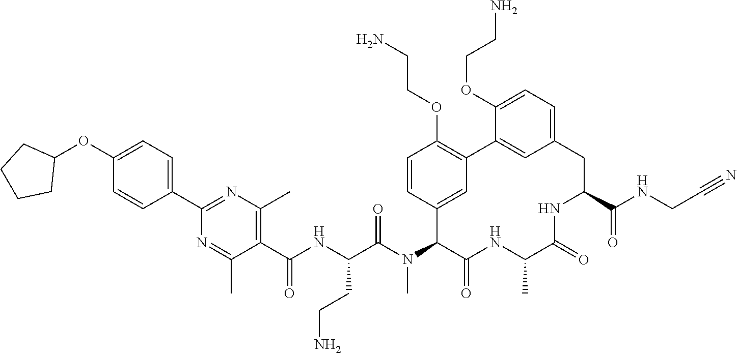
C1(C(NC(C(N(C2C(=O)NC(C)C(=O)NC(C(NCC#N)=O)CC3=CC=C(OCCN)C(=C3)C3=C(OCCN)C=CC2=C3)C)=O)CCN)=O)=C(C)N=C(C2=CC=C(OC3CCCC3)C=C2)N=C1C
